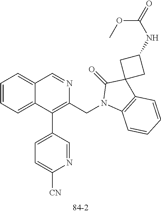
C1=CC=C2C(=C1)C=NC(CN1C3=C(C4(C1=O)CC(NC(=O)OC)C4)C=CC=C3)=C2C1=CC=C([CN])N=C1
